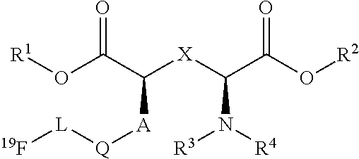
[R1]OC(C([X]C(N([R4])[R3])C(O[R2])=O)[A][Q][L][19F])=O
